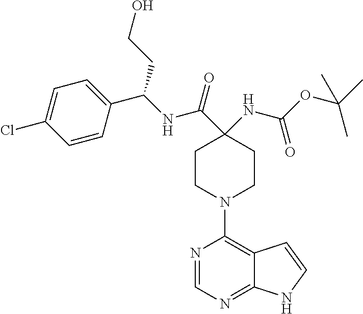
C1=CC(C(NC(C2(NC(OC(C)(C)C)=O)CCN(C3=C4C(=NC=N3)NC=C4)CC2)=O)CCO)=CC=C1Cl
